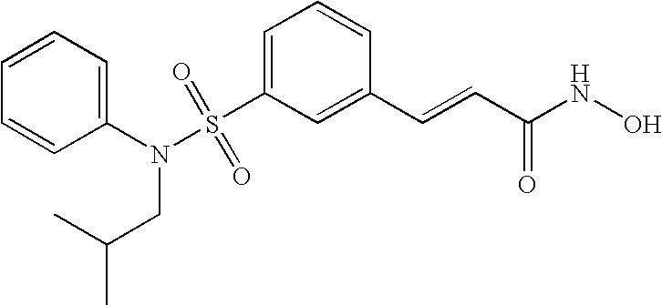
S(C1=CC=CC(C=CC(NO)=O)=C1)(N(C1=CC=CC=C1)CC(C)C)(=O)=O
